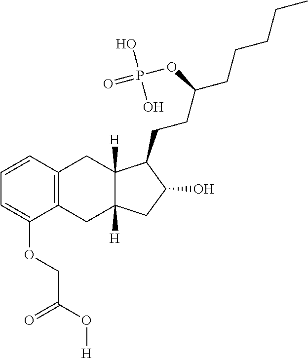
C1=CC2=C(C(OCC(O[H])=O)=C1)CC1([H])C([H])(C2)C(CCC(CCCCC)OP(=O)(O)O)C(O)C1
